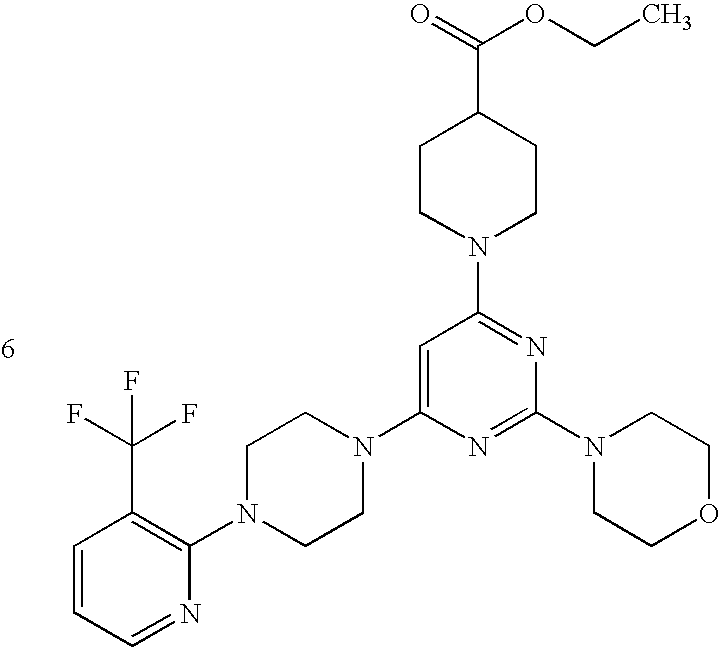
C1=CC=NC(N2CCN(C3=CC(N4CCC(C(OCC)=O)CC4)=NC(N4CCOCC4)=N3)CC2)=C1C(F)(F)F
